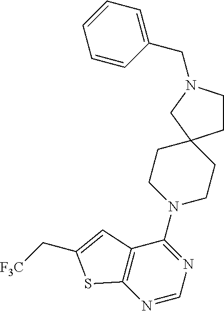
N1=CN=C(N2CCC3(CC2)CCN(CC2=CC=CC=C2)C3)C2=C1SC(C[F3C])=C2
